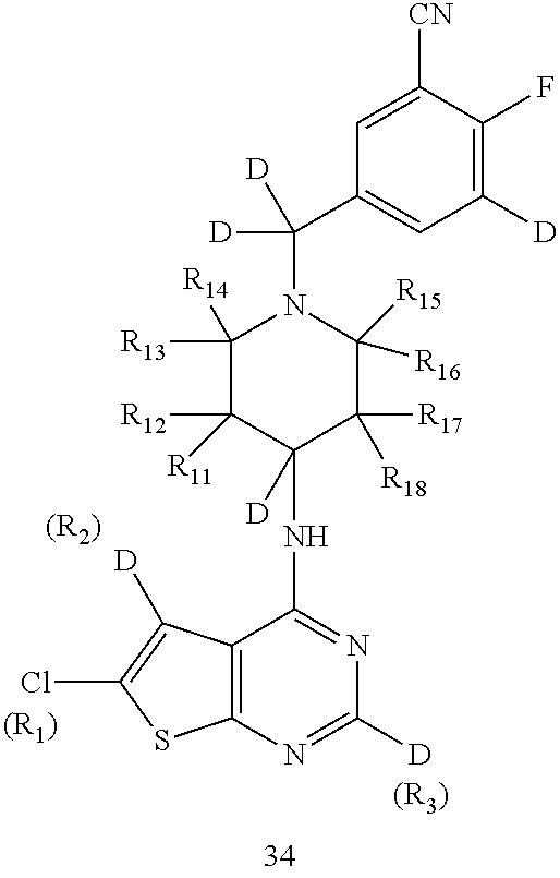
C1([R13])([R14])C([R11])([R12])C(NC2=NC([D])=NC3=C2C([D])=C(Cl)S3)([D])C([R18])([R17])C([R16])([R15])N1C([D])(C1=CC([D])=C(F)C([CN])=C1)[D].[(R2)].[(R3)].[(R1)]
